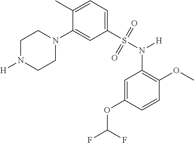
C1N([H])CCN(C2=CC(S(=O)(=O)N([H])C3=C(OC)C=CC(OC(F)F)=C3)=CC=C2C)C1
